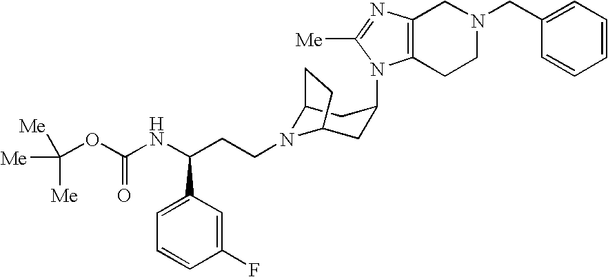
C12N(CCC(NC(OC([Me])([Me])[Me])=O)C3=CC=CC(F)=C3)C(CC(N3C4=C(CN(CC5=CC=CC=C5)CC4)N=C3[Me])C1)CC2
